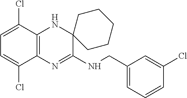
C1=C(Cl)C2=C(C(Cl)=C1)N=C(NCC1=CC=CC(Cl)=C1)C1(N2)CCCCC1
